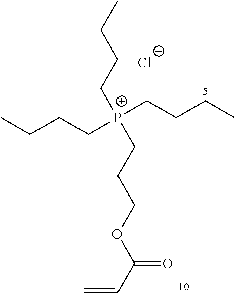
CCCC[P+](CCCC)(CCCOC(C=C)=O)CCCC.[Cl-]
